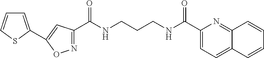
N1=C(C(NCCCNC(C2=CC=C3C(=N2)C=CC=C3)=O)=O)C=C(C2=CC=CS2)O1
